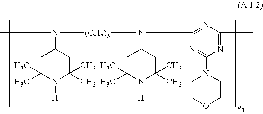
CN([(CH2)6]N(C1CC(C)(C)N([H])C(C)(C)C1)C1=NC(C)=NC(N2CCOCC2)=N1)C1CC(C)(C)N([H])C(C)(C)C1
